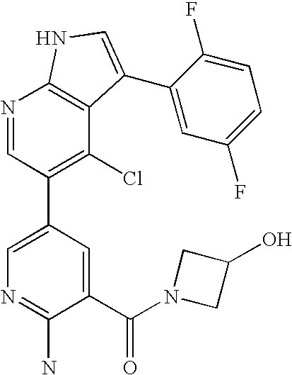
N1=CC(C2=CN=C(N)C(C(=O)N3CC(O)C3)=C2)=C(Cl)C2=C1NC=C2C1=CC(F)=CC=C1F
